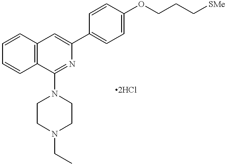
C1=CC2=C(C=C1)C=C(C1=CC=C(OCCC[SMe])C=C1)N=C2N1CCN(CC)CC1
